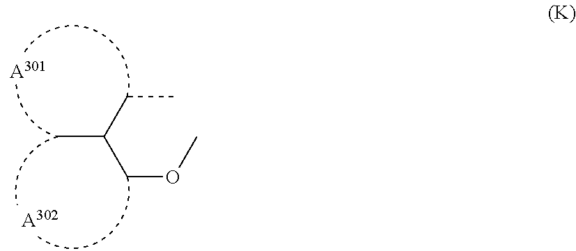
CC(CC)COC.[A301].[A302]
